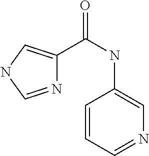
C1=CC=NC=C1NC(=O)C1=CNC=N1
